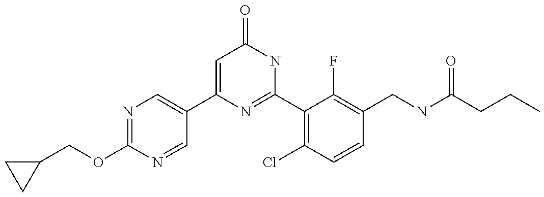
C1(C2=CN=C(OCC3CC3)N=C2)=CC(=O)NC(C2=C(Cl)C=CC(CNC(CCC)=O)=C2F)=N1
